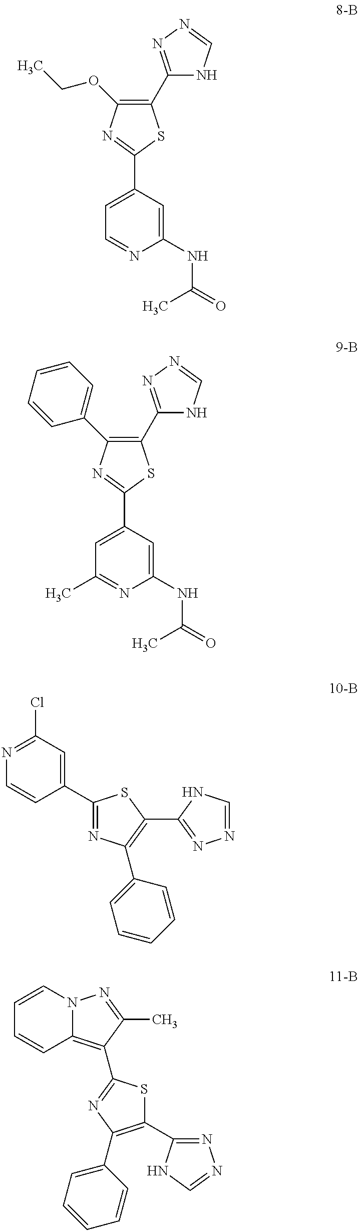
C1(C2=NN=CN2)=C(OCC)N=C(C2=CC=NC(NC(=O)C)=C2)S1.C1(C2=NN=CN2)=C(C2=CC=CC=C2)N=C(C2=CC(C)=NC(NC(=O)C)=C2)S1.N1=C(Cl)C=C(C2=NC(C3=CC=CC=C3)=C(C3=NN=CN3)S2)C=C1.C1=CN2C(=C(C3=NC(C4=CC=CC=C4)=C(C4=NN=CN4)S3)C(C)=N2)C=C1
